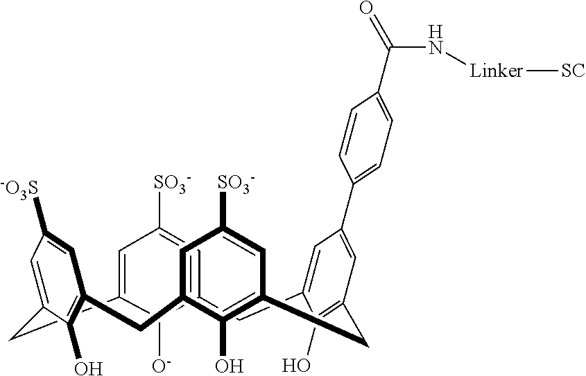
C12=CC([SO3-])=CC(=C1[O-])CC1=CC(C3=CC=C(C(N[Linker][SC])=O)C=C3)=CC(=C1O)CC1=C(O)C(=CC([SO3-])=C1)CC1=C(O)C(=CC([-O3S])=C1)C2
